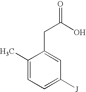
C1(C)=CC=C([J])C=C1CC(=O)O
